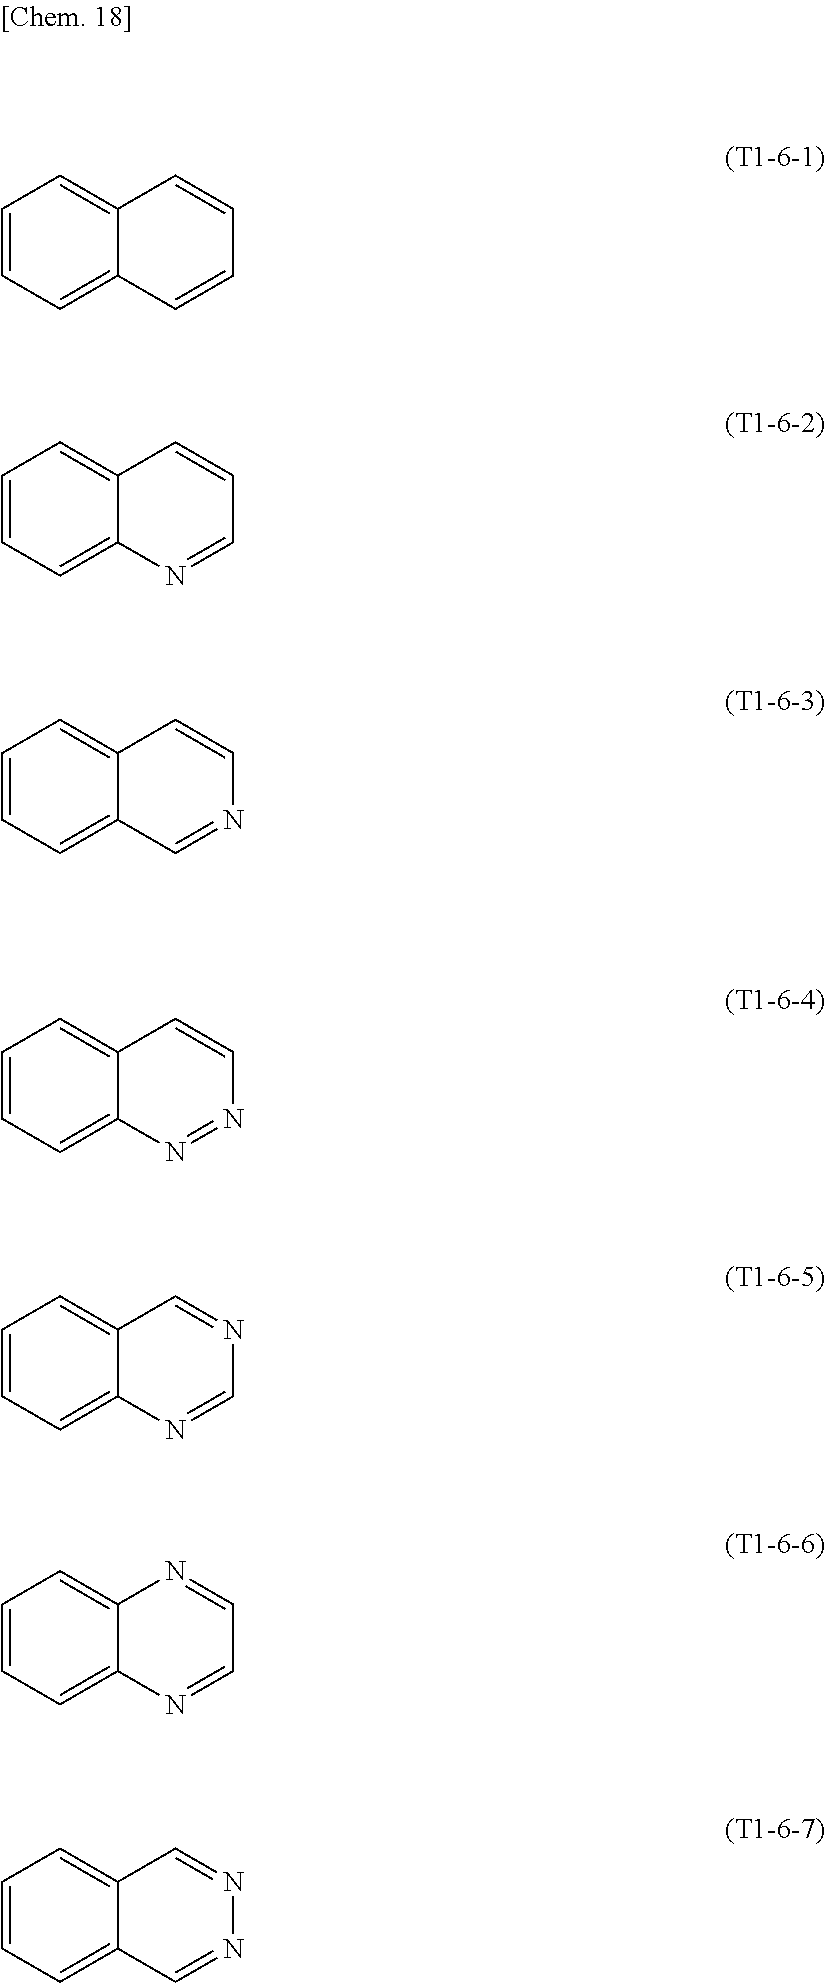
C1=CC=C2C(=C1)C=CC=N2.C1=CC=C2C(=C1)C=CN=C2.C1=CC=C2C(=C1)C=CN=N2.C1=CC=C2C(=C1)C=NC=N2.C1=CC=C2C(=C1)N=CC=N2.C1=CC=C2C(=C1)C=NN=C2.C1=CC=C2C(=C1)C=CC=C2
